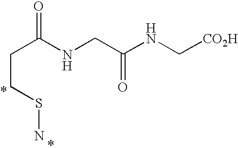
NSCCC(=O)NCC(=O)NC[CO2H]
